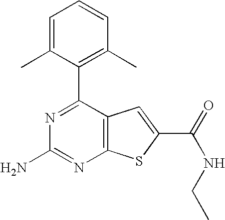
N1=C(C2=C(C)C=CC=C2C)C2=C(N=C1N)SC(C(NCC)=O)=C2
